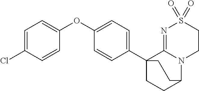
C1=C(Cl)C=CC(OC2=CC=C(C34CCC(N5C3=NS(=O)(=O)CC5)CC4)C=C2)=C1
